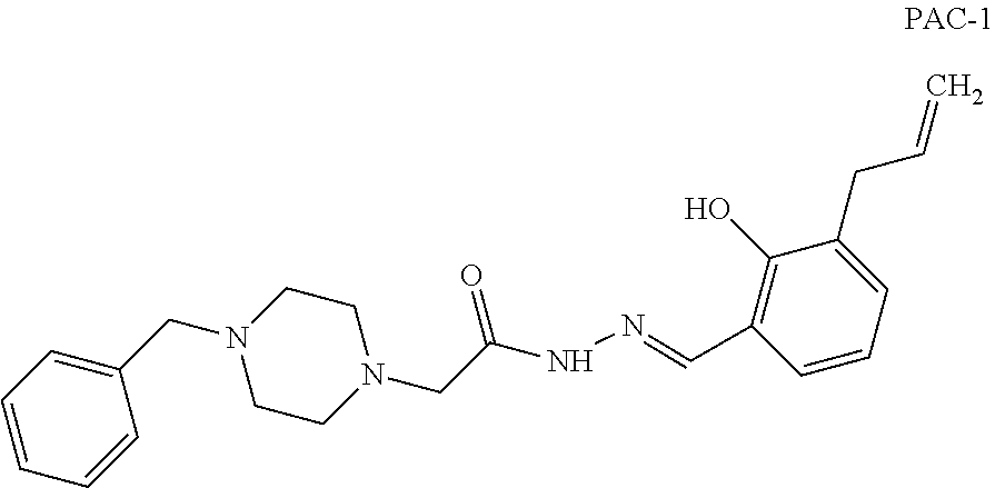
C1=CC=CC(CN2CCN(CC(NN=CC3=C(O)C(CC=C)=CC=C3)=O)CC2)=C1
